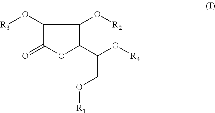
C1(O[R3])=C(O[R2])C(C(CO[R1])O[R4])OC1=O
